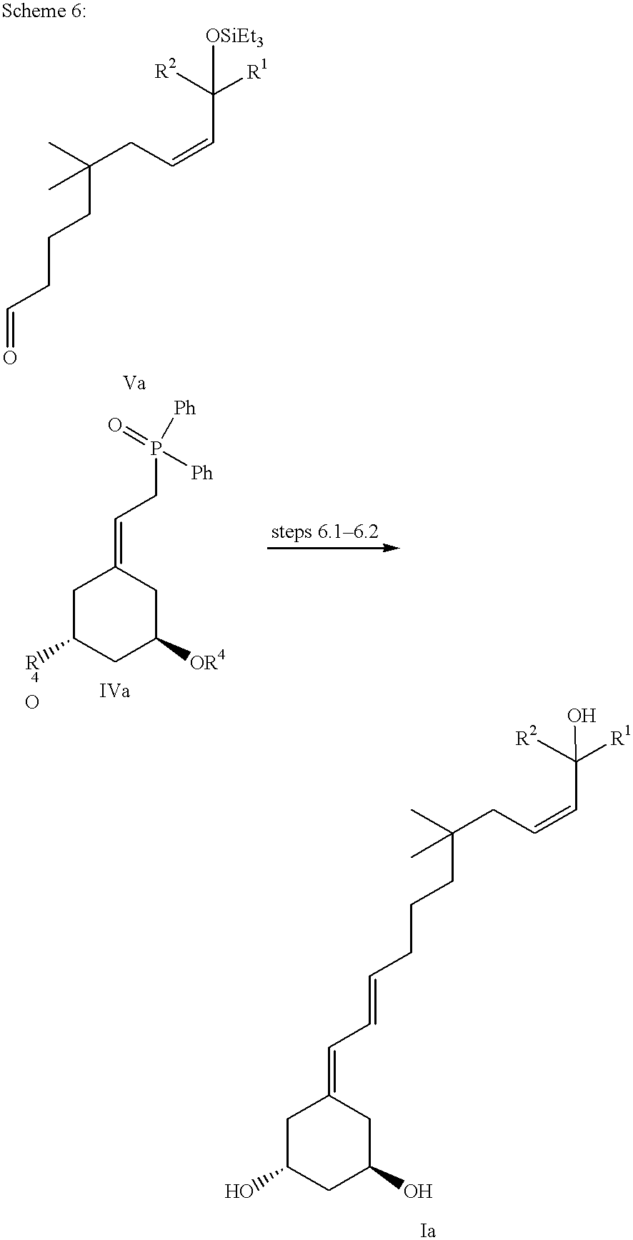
C(=O)CCCC(C)(C)CC=CC([R1])([R2])[OSiEt3].C(=CC=C1CC(O)CC(O)C1)CCCC(C)(C)CC=CC([R2])(O)[R1].C1C([R4O])CC([OR4])CC1=CCP([Ph])([Ph])=O
